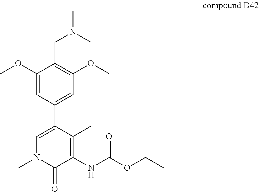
C1=C(C2=CC(OC)=C(CN(C)C)C(OC)=C2)C(C)=C(NC(OCC)=O)C(=O)N1C
